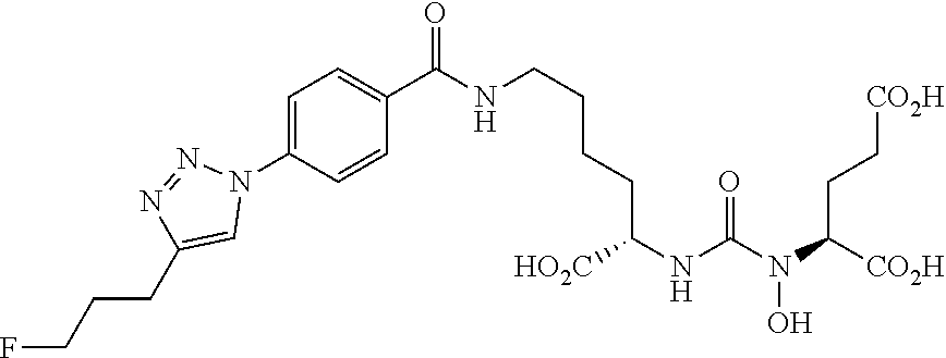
C1(C(NCCCCC(NC(N(C([CO2H])CC[CO2H])O)=O)[HO2C])=O)=CC=C(N2N=NC(CCCF)=C2)C=C1
